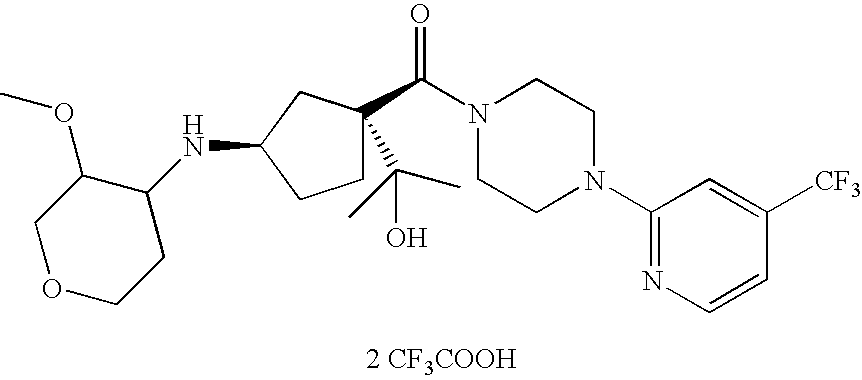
C(N1CCN(C2=NC=CC([CF3])=C2)CC1)(=O)C1(C(C)(C)O)CCC(NC2C(OC)COCC2)C1.[2 CF3COOH]
